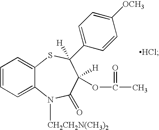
C1=CC=C2C(=C1)SC([H])(C1=CC=C([OCH3])C=C1)C([H])(OC(=O)C)C(=O)N2[CH2CH2N(CH3)2].[HCl]
